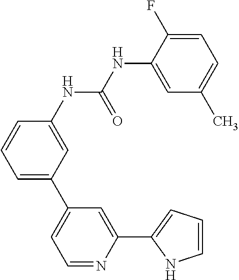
C1=C(C2=CC=NC(C3=CC=CN3)=C2)C=C(NC(NC2=CC(C)=CC=C2F)=O)C=C1
